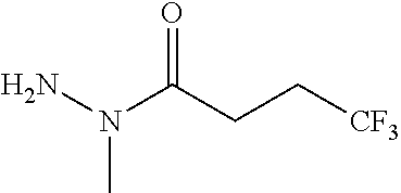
NN(C(CC[CF3])=O)C
